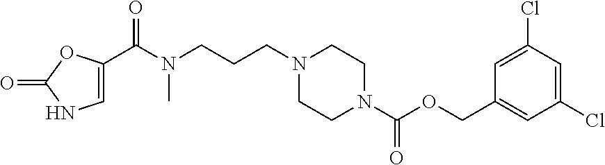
N1(CCCN(C(C2=CNC(=O)O2)=O)C)CCN(C(OCC2=CC(Cl)=CC(Cl)=C2)=O)CC1
